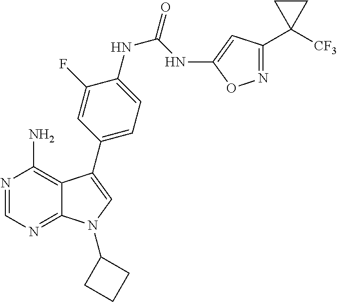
N1=CN=C2C(=C1N)C(C1=CC=C(NC(NC3=CC(C4([CF3])CC4)=NO3)=O)C(F)=C1)=CN2C1CCC1
